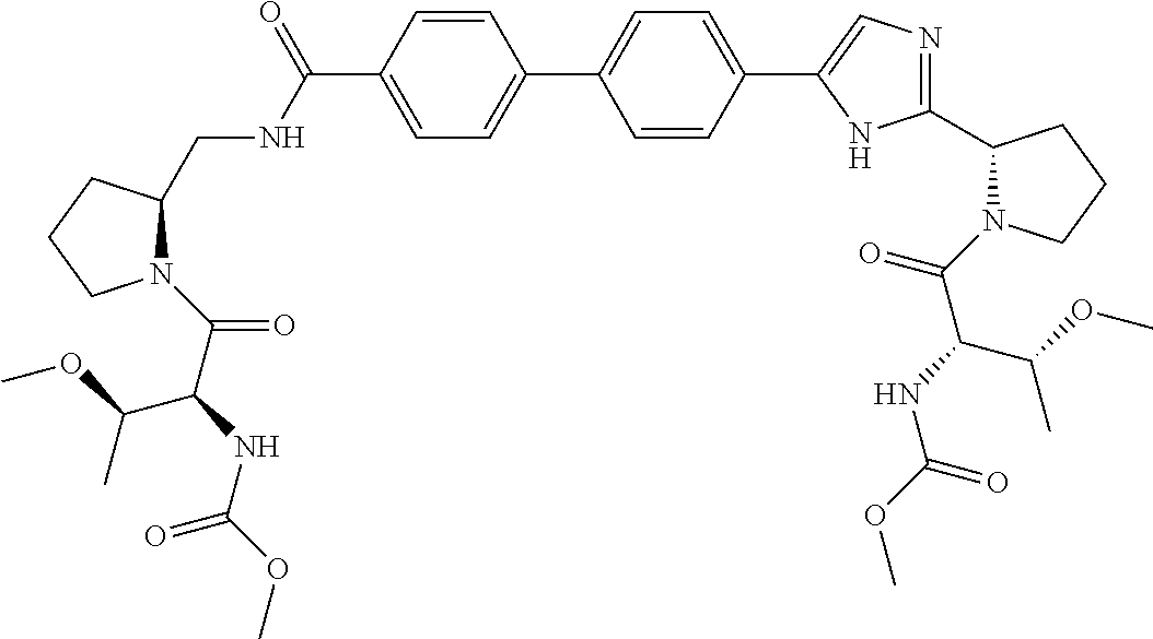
C1=CC(C(NCC2N(C(C(C(OC)C)NC(=O)OC)=O)CCC2)=O)=CC=C1C1=CC=C(C2=CN=C(C3N(C(C(NC(OC)=O)C(OC)C)=O)CCC3)N2)C=C1
